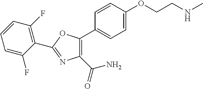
C1=C(OCCNC)C=CC(C2=C(C(=O)N)N=C(C3=C(F)C=CC=C3F)O2)=C1
